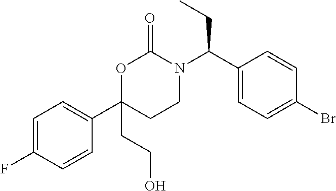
C1(Br)=CC=C(C(N2C(=O)OC(C3=CC=C(F)C=C3)(CCO)CC2)CC)C=C1
